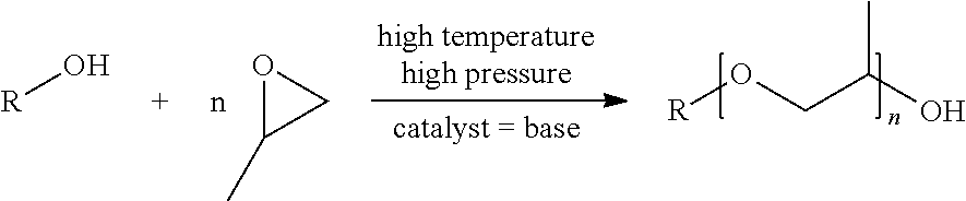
O1C(C)C1.[R]OCC(O)C.[R]O
